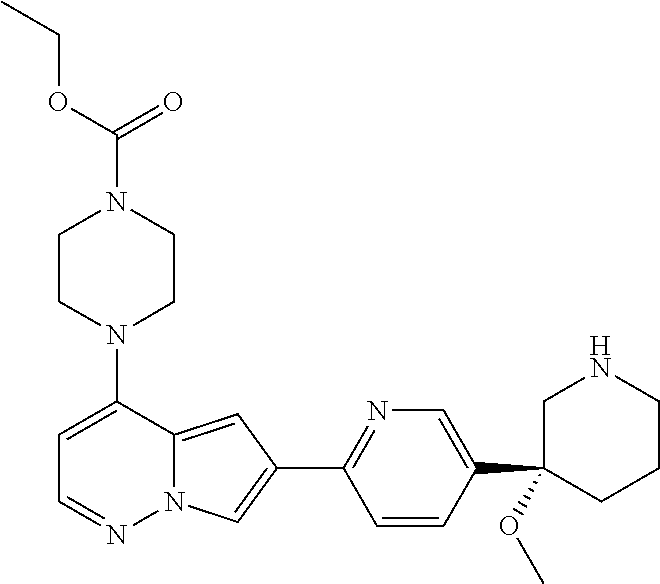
N1(C2=CC=NN3C2=CC(C2=NC=C(C4(OC)CCCNC4)C=C2)=C3)CCN(C(=O)OCC)CC1
